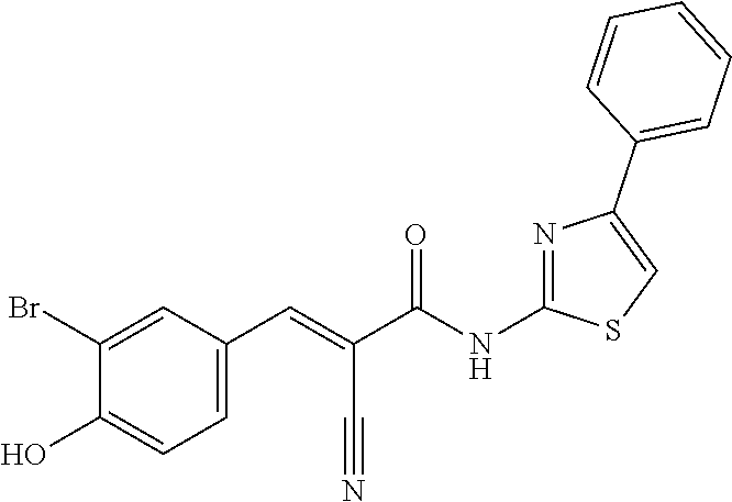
C1(Br)=CC(C=C(C(NC2=NC(C3=CC=CC=C3)=CS2)=O)C#N)=CC=C1O
